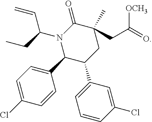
N1(C(CC)C=C)C(C2=CC=C(Cl)C=C2)C(C2=CC=CC(Cl)=C2)CC(C)(CC(=O)[OCH3])C1=O
